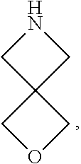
N1CC2(C1)COC2
